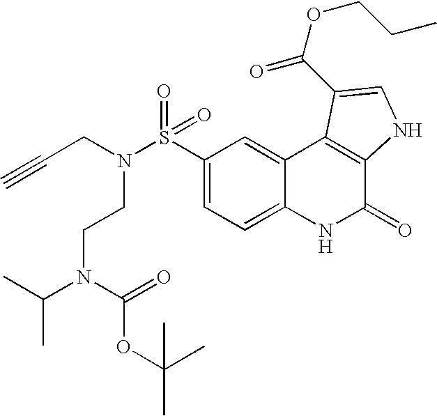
N(S(C1=CC=C2C(=C1)C1=C(C(=O)N2)NC=C1C(OCCC)=O)(=O)=O)(CC#C)CCN(C(C)C)C(OC(C)(C)C)=O
